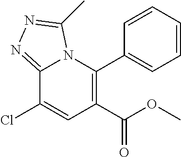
C12=NN=C(C)N1C(C1=CC=CC=C1)=C(C(OC)=O)C=C2Cl
